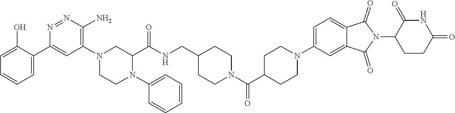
C1=C(O)C(C2=CC(N3CCN(C4=CC=CC=C4)C(C(NCC4CCN(C(C5CCN(C6=CC=C7C(=C6)C(=O)N(C6CCC(=O)NC6=O)C7=O)CC5)=O)CC4)=O)C3)=C(N)N=N2)=CC=C1
